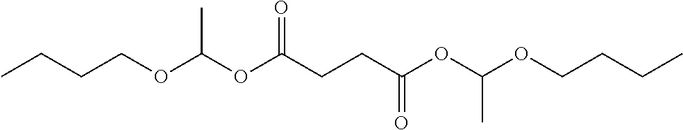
CCCCOC(OC(CCC(OC(OCCCC)C)=O)=O)C
